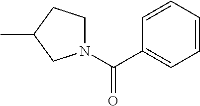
N1(C(C2=CC=CC=C2)=O)CCC(C)C1
